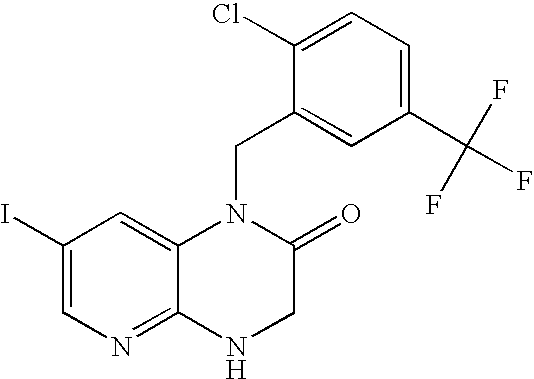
C1(I)=CN=C2C(=C1)N(CC1=CC(C(F)(F)F)=CC=C1Cl)C(=O)CN2
